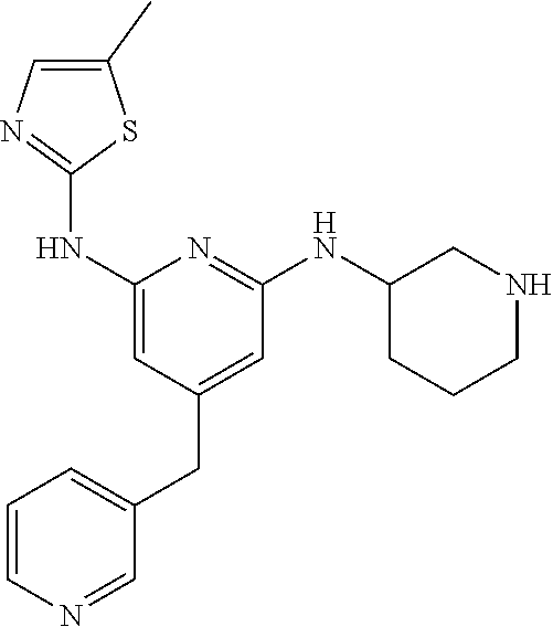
C1(NC2=NC=C(C)S2)=CC(CC2=CC=CN=C2)=CC(NC2CCCNC2)=N1
